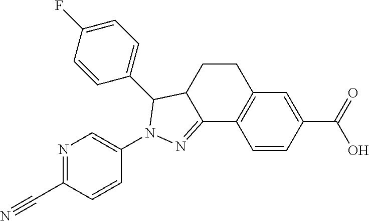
C1C2C(=NN(C3=CN=C(C#N)C=C3)C2C2=CC=C(F)C=C2)C2=C(C1)C=C(C(=O)O)C=C2
